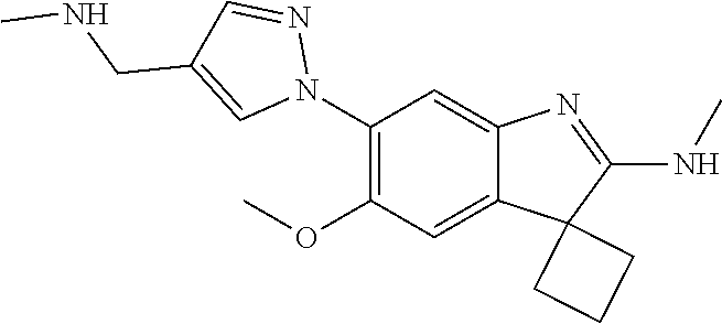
C1(N2N=CC(CNC)=C2)=C(OC)C=C2C(=C1)N=C(NC)C21CCC1
